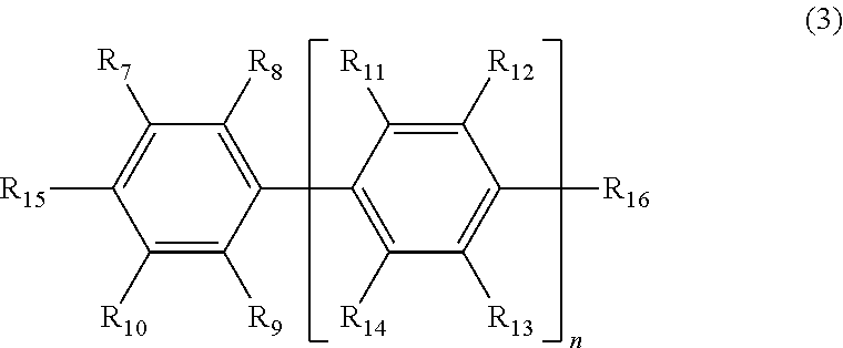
C1([R10])=C([R9])C(C2=C([R14])C([R13])=C([R16])C([R12])=C2[R11])=C([R8])C([R7])=C1[R15]
